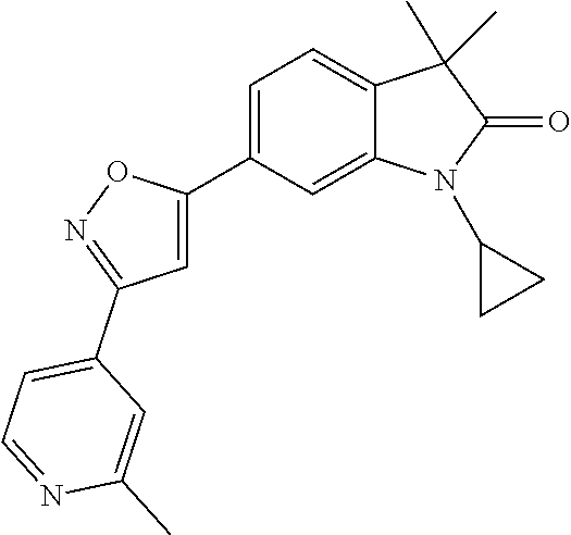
C1(C2=CC(C3=CC=NC(C)=C3)=NO2)=CC=C2C(=C1)N(C1CC1)C(=O)C2(C)C
